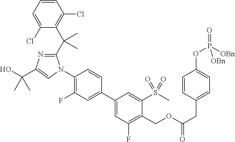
C1(Cl)=CC=CC(Cl)=C1C(C1=NC(C(O)(C)C)=CN1C1=C(F)C=C(C2=CC(F)=C(COC(CC3=CC=C(OP(=O)([OBn])[OBn])C=C3)=O)C(S(C)(=O)=O)=C2)C=C1)(C)C
